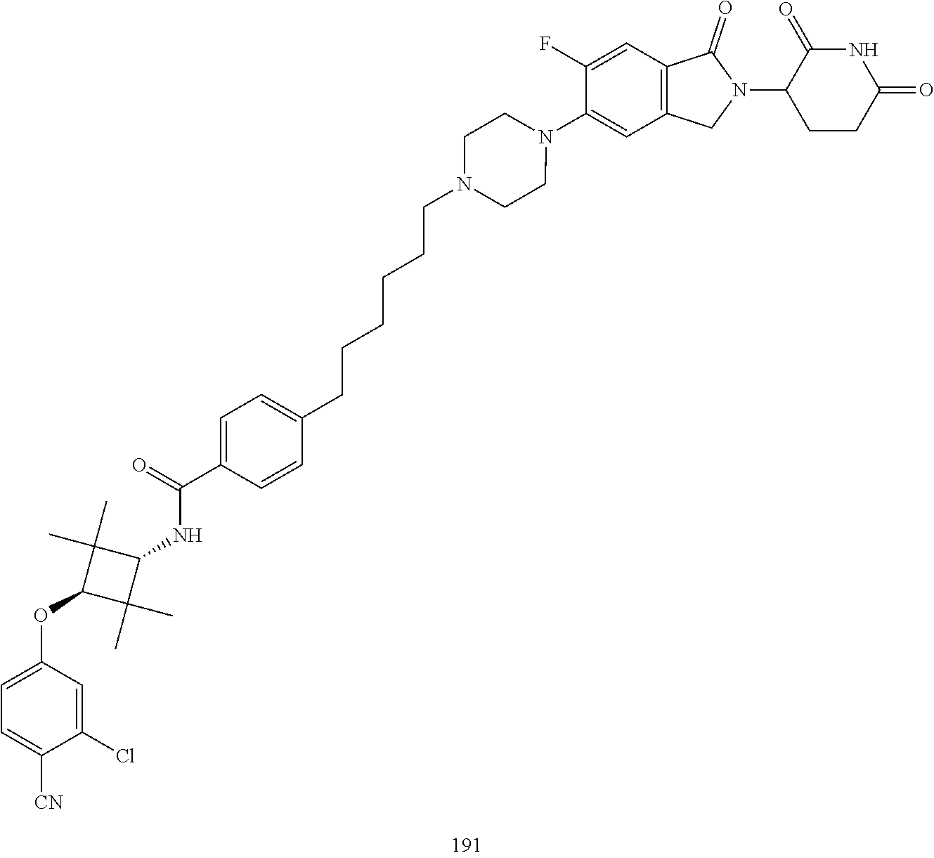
C12=C(C=C(F)C(N3CCN(CCCCCCC4=CC=C(C(=O)NC5C(C)(C)C(OC6=CC=C([CN])C(Cl)=C6)C5(C)C)C=C4)CC3)=C1)C(=O)N(C1CCC(=O)NC1=O)C2
